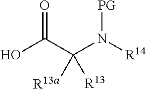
C(C(O)=O)(N([R14])[PG])([R13])[R13a]
